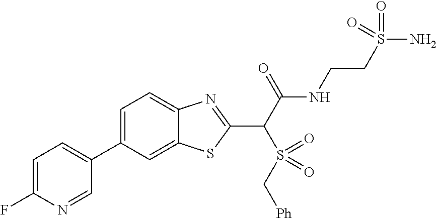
C1=C(F)N=CC(C2=CC=C3C(=C2)SC(C(C(NCCS(N)(=O)=O)=O)S(C[Ph])(=O)=O)=N3)=C1
